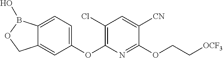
C1(Cl)=C(OC2=CC=C3C(=C2)COB3O)N=C(OCC[OCF3])C([CN])=C1
